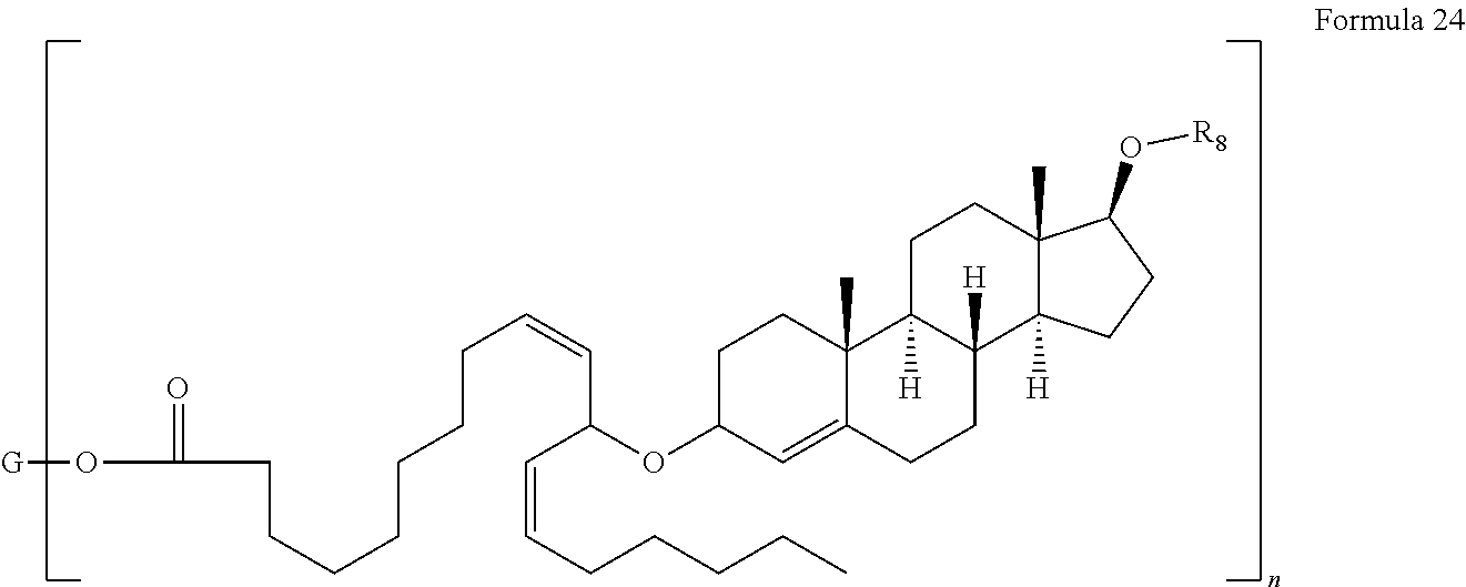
C1C(OC(C=CCCCCCCCC(=O)O[G])C=CCCCCC)C=C2C(C)(C1)C1([H])C([H])(CC2)C2([H])C(C)(CC1)C(O[R8])CC2
